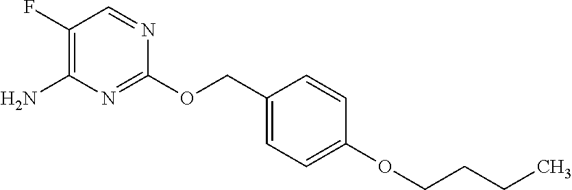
C1(OCC2=CC=C(OCCCC)C=C2)=NC(N)=C(F)C=N1
